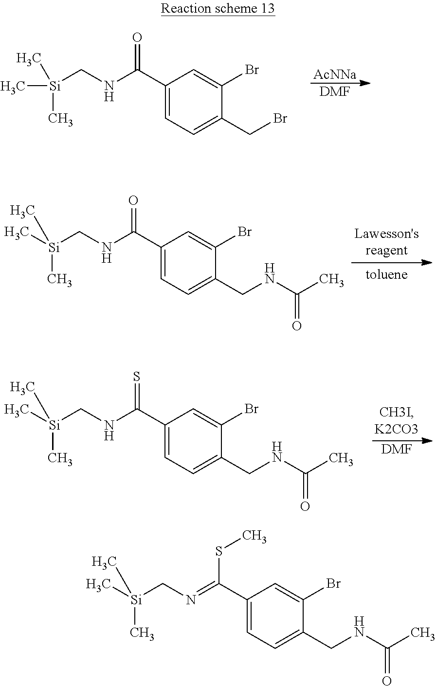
[AcNNa].[DMF].C1(C(NC[Si](C)(C)C)=O)=CC=C(CBr)C(Br)=C1.C1(C(NC[Si](C)(C)C)=O)=CC=C(CNC(C)=O)C(Br)=C1.[DMF].C1(C(NC[Si](C)(C)C)=S)=CC=C(CNC(C)=O)C(Br)=C1.C1(C(=NC[Si](C)(C)C)SC)=CC=C(CNC(C)=O)C(Br)=C1
